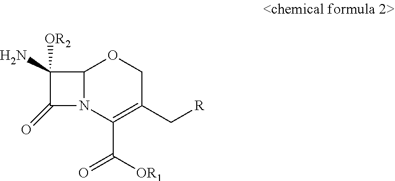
O1C2N(C(C([OR1])=O)=C(C[R])C1)C(=O)C2([OR2])N
